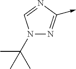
C<-C1=NN(C(C)(C)C)C=N1
